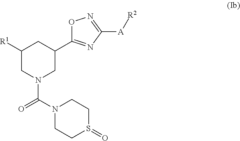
C1([R1])CN(C(=O)N2CCS(=O)CC2)CC(C2=NC([A][R2])=NO2)C1
